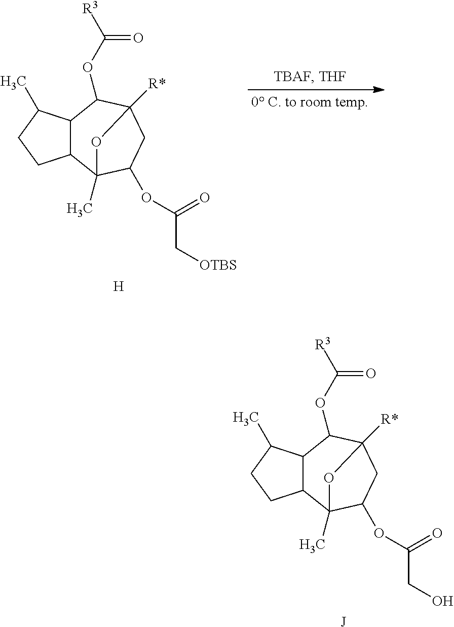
C12C(C(C)CC1)C(OC([R3])=O)C1([R*])CC(OC(=O)CO)C2(C)O1.[J].C12C(C(C)CC1)C(OC([R3])=O)C1([R*])CC(OC(=O)C[OTBS])C2(C)O1.[H]
